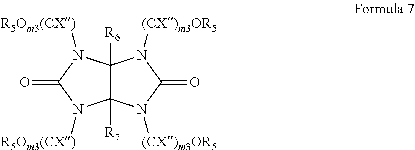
C12([R7])C([R6])(N([R5Om3(CX)])C(=O)N1[R5Om3(CX)])N([(CX)m3OR5])C(=O)N2[(CX)m3OR5]
